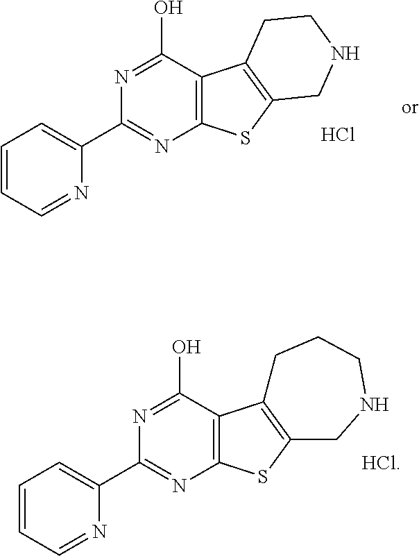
C12=C(C(O)=NC(C3=CC=CC=N3)=N1)C1=C(S2)CNCC1.Cl.C12=C(C(O)=NC(C3=CC=CC=N3)=N1)C1=C(S2)CNCCC1.[HCl]
